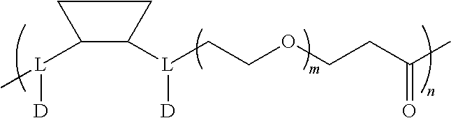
C1([L](C)[D])C([L](CCOCCC(C)=O)[D])CC1
